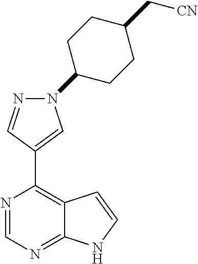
N1=CN=C2C(=C1C1=CN(C3CCC(C[CN])CC3)N=C1)C=CN2
